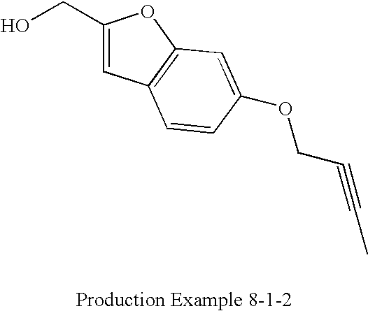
OCC1=CC2=C(O1)C=C(OCC#CC)C=C2
